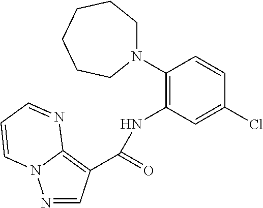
N1=CC(C(NC2=C(N3CCCCCC3)C=CC(Cl)=C2)=O)=C2N1C=CC=N2
